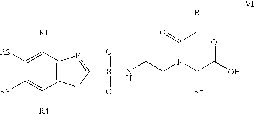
C1([R2])=C([R1])C2=C(C([R4])=C1[R3])[J]C(S(=O)(NCCN(C(C(O)=O)[R5])C(=O)CB)=O)=[E]2
